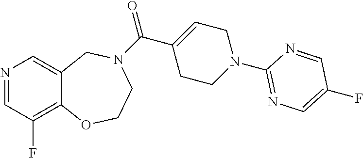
N1=CC(F)=C2C(=C1)CN(C(C1=CCN(C3=NC=C(F)C=N3)CC1)=O)CCO2
